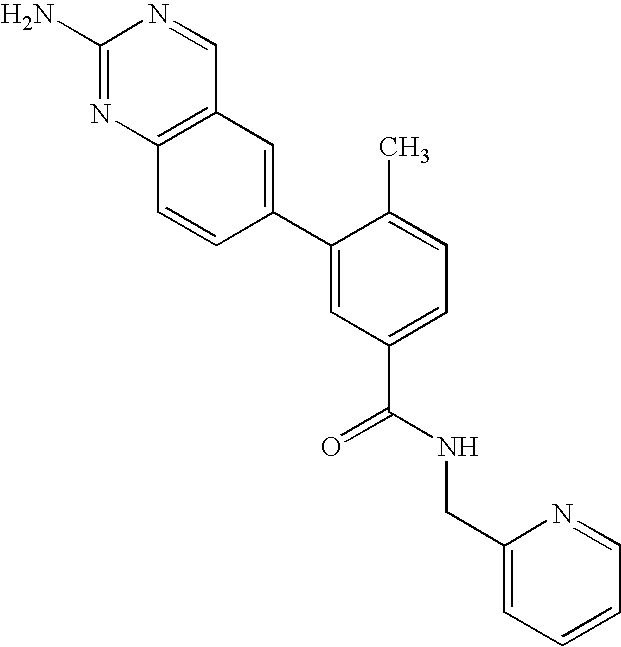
C1(N)=NC2=C(C=N1)C=C(C1=CC(C(NCC3=CC=CC=N3)=O)=CC=C1C)C=C2
